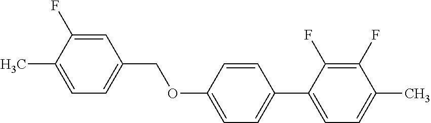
C1=C(F)C(C)=CC=C1COC1=CC=C(C2=CC=C(C)C(F)=C2F)C=C1
